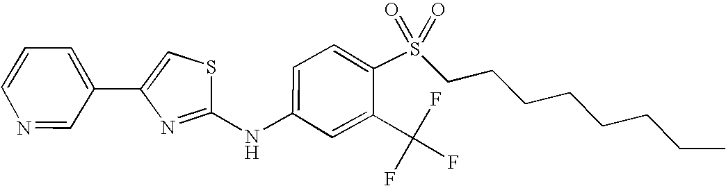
C1=C(NC2=NC(C3=CC=CN=C3)=CS2)C=C(C(F)(F)F)C(S(=O)(=O)CCCCCCCC)=C1
